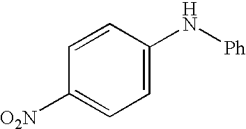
C1=C(N[Ph])C=CC([O2N])=C1
